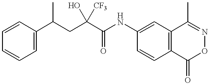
C1=CC(C(CC(C(NC2=CC3=C(C=C2)C(=O)ON=C3C)=O)(O)[CF3])C)=CC=C1
